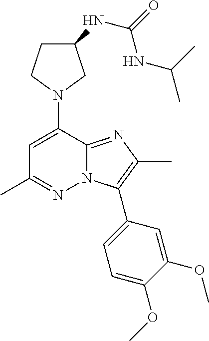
N1(C2=CC(C)=NN3C2=NC(C)=C3C2=CC=C(OC)C(OC)=C2)CC(NC(=O)NC(C)C)CC1
